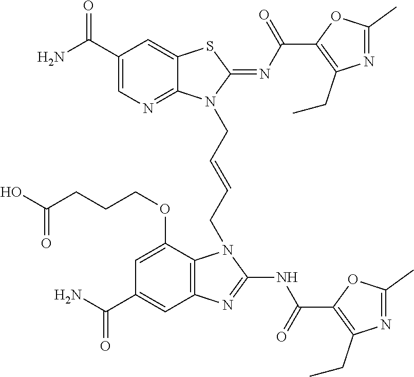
NC(C1=CN=C2C(=C1)SC(=NC(=O)C1=C(CC)N=C(C)O1)N2CC=CCN1C2=C(C=C(C(N)=O)C=C2OCCCC(O)=O)N=C1NC(=O)C1=C(CC)N=C(C)O1)=O
